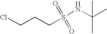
C(CCCl)S(NC(C)(C)C)(=O)=O
